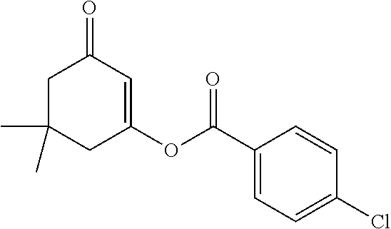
C1C(C)(C)CC(OC(C2=CC=C(Cl)C=C2)=O)=CC1=O
